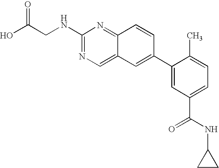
OC(CNC1=NC=C2C(=N1)C=CC(C1=CC(C(NC3CC3)=O)=CC=C1C)=C2)=O
